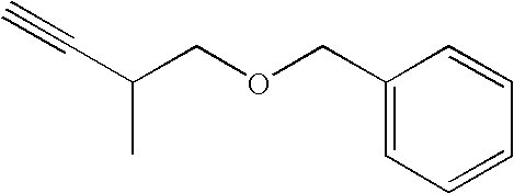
C1(COCC(C#C)C)=CC=CC=C1
